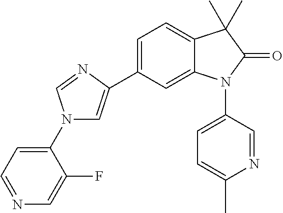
N1(C2=CC=NC=C2F)C=C(C2=CC=C3C(=C2)N(C2=CC=C(C)N=C2)C(=O)C3(C)C)N=C1
